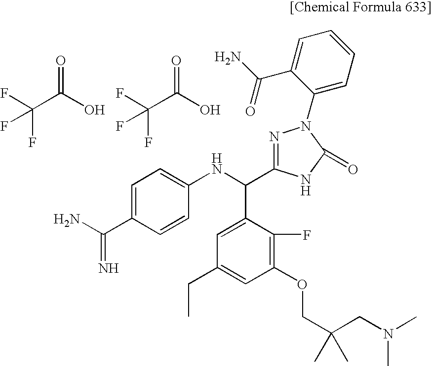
C1=C(C(N)=N)C=CC(NC(C2=CC(CC)=CC(OCC(C)(CN(C)C)C)=C2F)C2=NN(C3=CC=CC=C3C(N)=O)C(=O)N2)=C1.O=C(O)C(F)(F)F.O=C(O)C(F)(F)F
